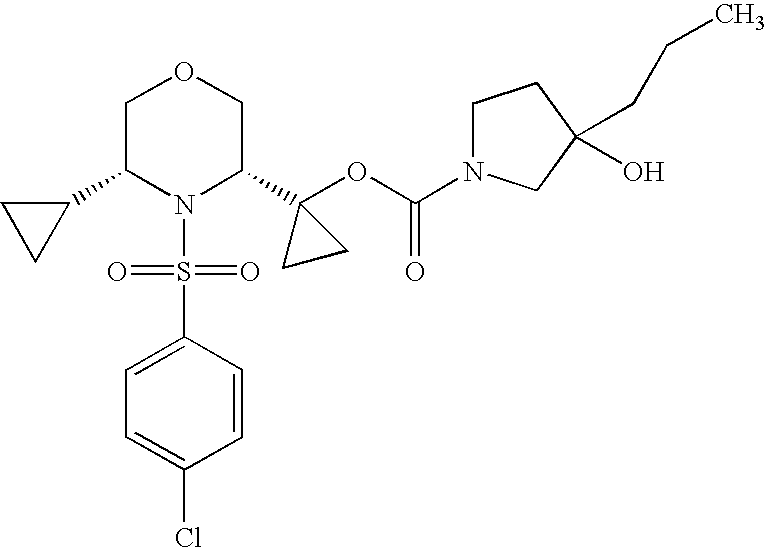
C1(C2N(S(=O)(=O)C3=CC=C(Cl)C=C3)C(C3(OC(=O)N4CCC(O)(CCC)C4)CC3)COC2)CC1
